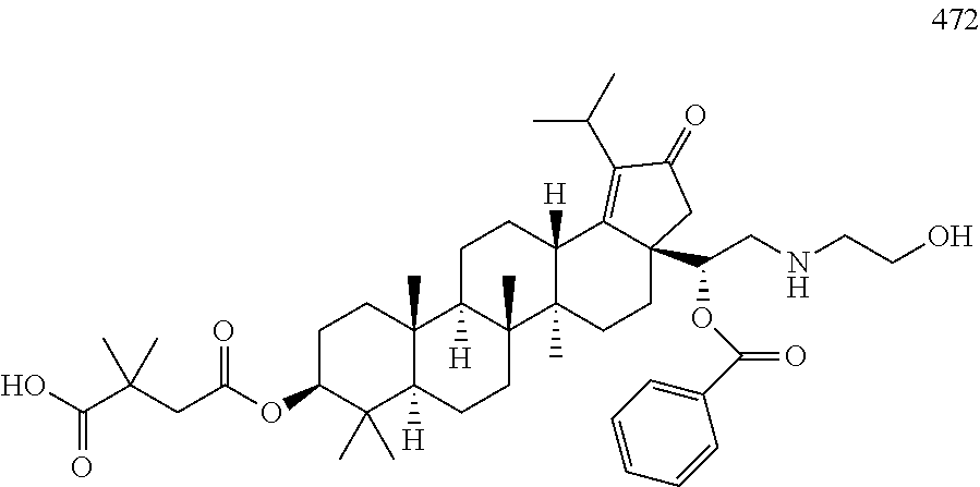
OC(C(CC(OC1C(C)(C)C2([H])C(C)(CC1)C1([H])C(C)(CC2)C2(C)C([H])(CC1)C1=C(C(C)C)C(=O)CC1(C(CNCCO)OC(C1=CC=CC=C1)=O)CC2)=O)(C)C)=O
